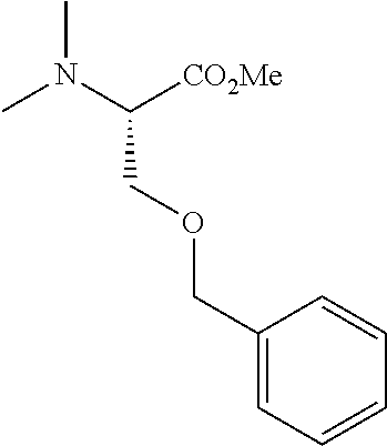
CN(C)C([CO2Me])COCC1=CC=CC=C1
